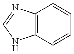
C12=C(N=CN1)C=CC=C2
